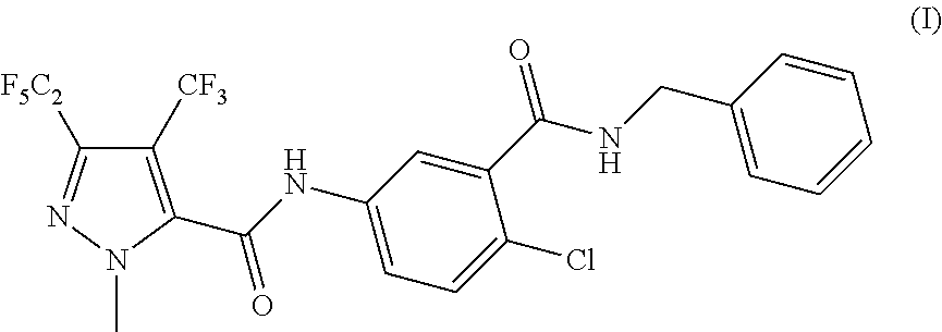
C1([CF3])=C(C(NC2=CC=C(Cl)C(C(NCC3=CC=CC=C3)=O)=C2)=O)N(C)N=C1[F5C2]
